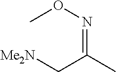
C(C(C)=NOC)[Me2N]
